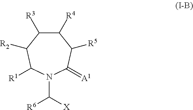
C1([R4])C([R3])C([R2])C([R1])N(C([X])[R6])C(=[A1])C1[R5]
